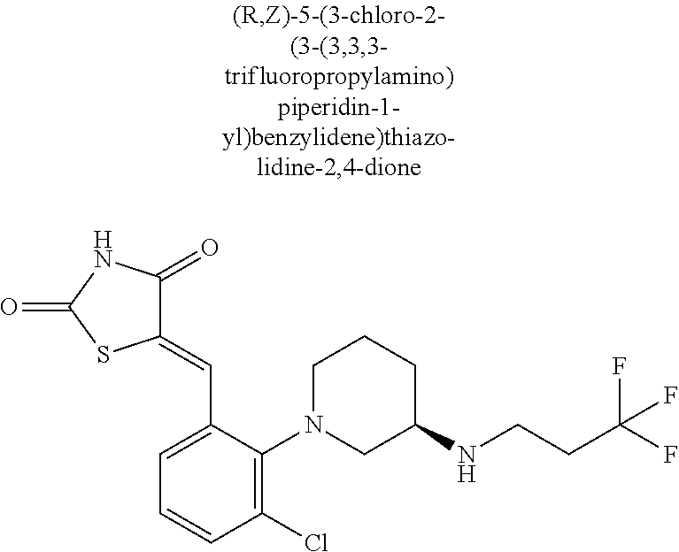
C1(=CC2=CC=CC(Cl)=C2N2CC(NCCC(F)(F)F)CCC2)C(=O)NC(=O)S1
